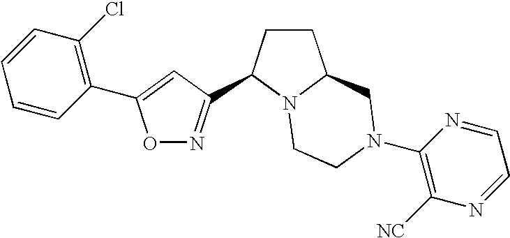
C1=CC(C2=CC(C3CCC4N3CCN(C3=C([NC])N=CC=N3)C4)=NO2)=C(Cl)C=C1
